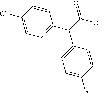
C1(Cl)=CC=C(C(C(O)=O)C2=CC=C(Cl)C=C2)C=C1
